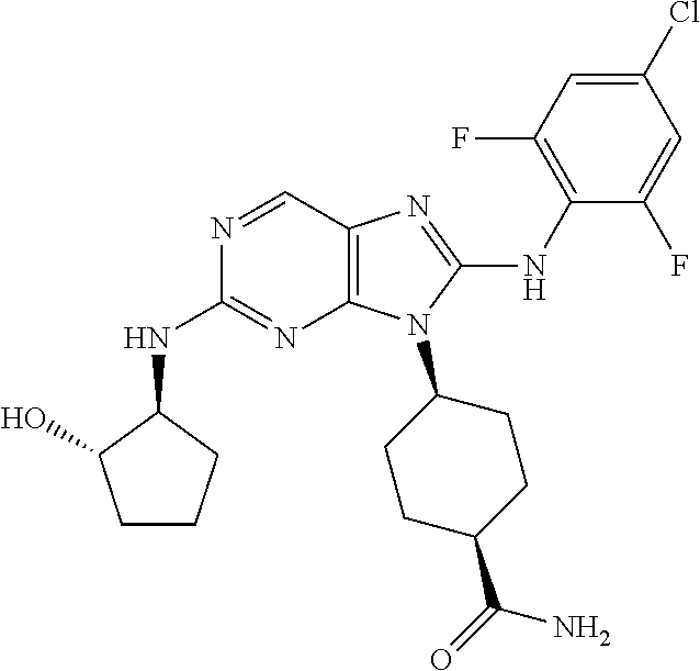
N1=CC2=C(N=C1NC1C(O)CCC1)N(C1CCC(C(=O)N)CC1)C(NC1=C(F)C=C(Cl)C=C1F)=N2
